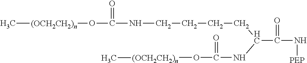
C[(OCH2CH2)n]OC(NCCCCC(NC(=O)O[(OCH2CH2)n]C)C(N[PEP])=O)=O
